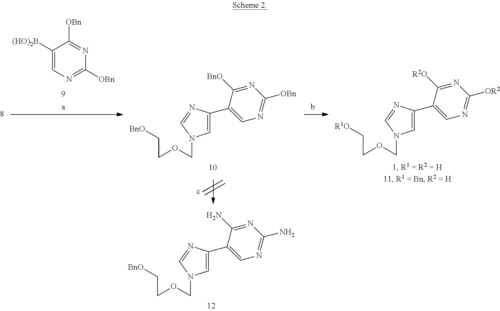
C(COCN1C=C(C2=CN=C(N)N=C2N)N=C1)[BnO].C(COCN1C=C(C2=CN=C([OR2])N=C2[R2O])N=C1)[R1O].C1([(HO)2B])=CN=C([OBn])N=C1[OBn].C(COCN1C=C(C2=CN=C([OBn])N=C2[BnO])N=C1)[BnO]
